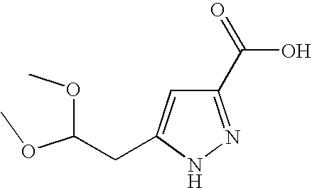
C1(C(=O)O)=NNC(CC(OC)OC)=C1
